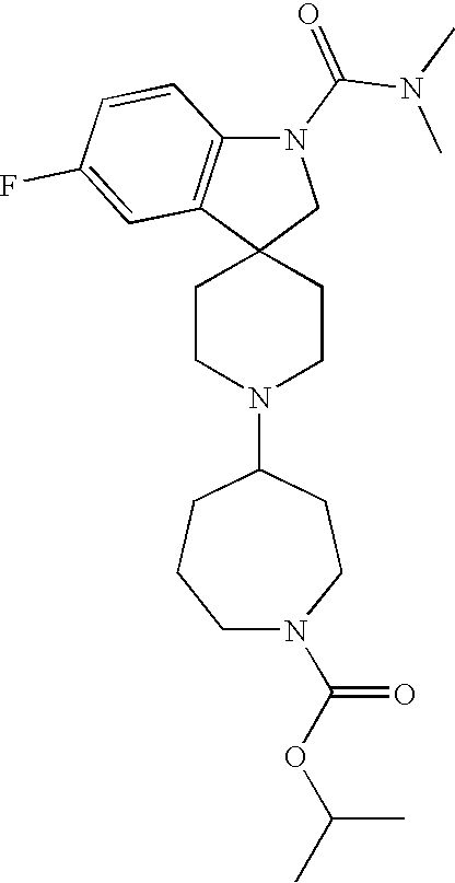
C1CN(C2CCCN(C(OC(C)C)=O)CC2)CCC12CN(C(N(C)C)=O)C1=C2C=C(F)C=C1
